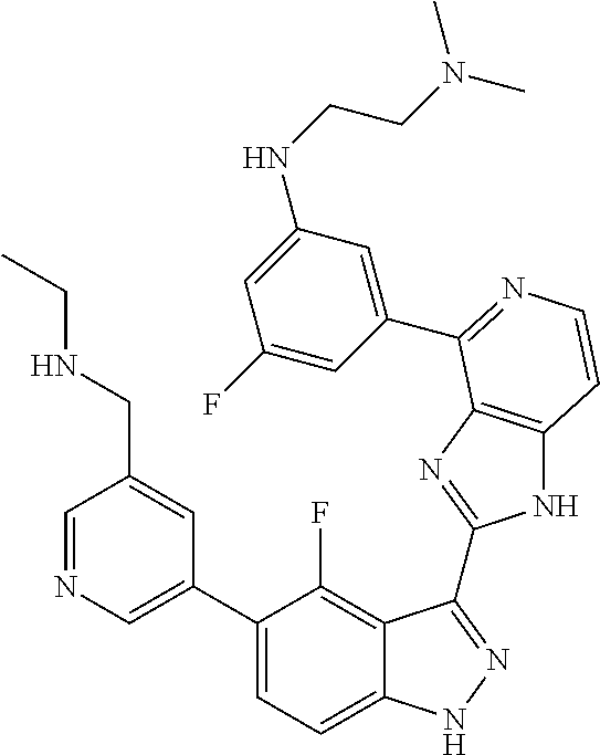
C1=C(C2=CC=C3C(=C2F)C(C2=NC4=C(N2)C=CN=C4C2=CC(NCCN(C)C)=CC(F)=C2)=NN3)C=C(CNCC)C=N1
